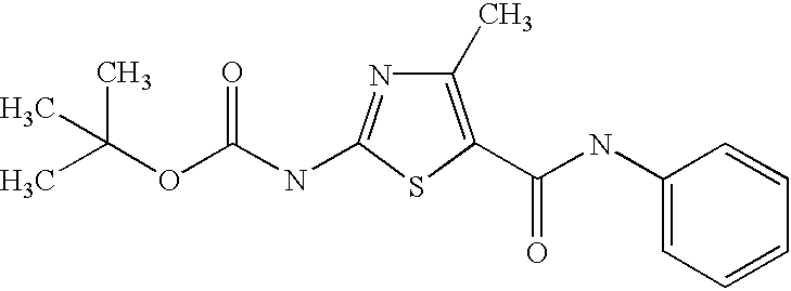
C1(C)=C(C(NC2=CC=CC=C2)=O)SC(NC(OC(C)(C)C)=O)=N1
